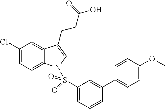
C1(Cl)=CC=C2C(=C1)C(CCC(=O)O)=CN2S(C1=CC=CC(C2=CC=C(OC)C=C2)=C1)(=O)=O
